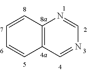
C1=CC2=C(C=C1)C=NC=N2
